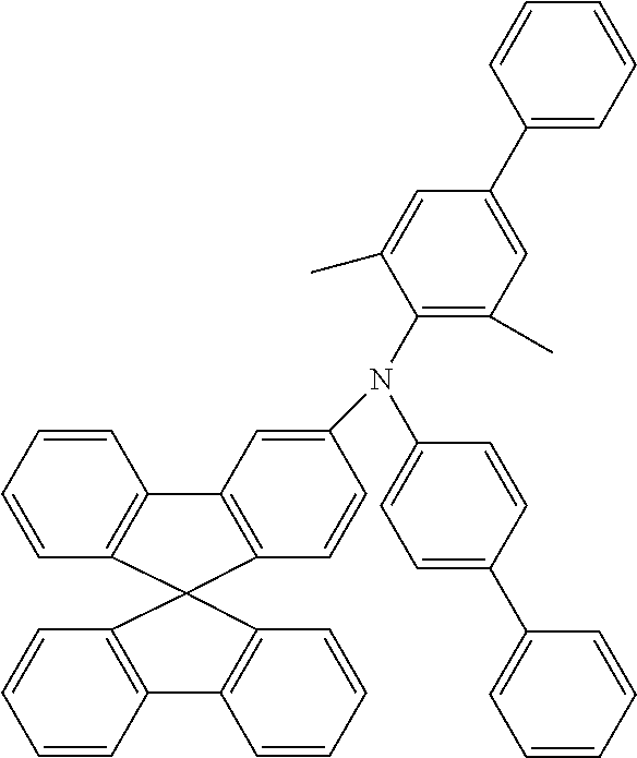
C1=CC2=C(C=C1)C1(C3=C2C=CC=C3)C2=C(C=CC=C2)C2=C1C=CC(N(C1=CC=C(C3=CC=CC=C3)C=C1)C1=C(C)C=C(C3=CC=CC=C3)C=C1C)=C2
